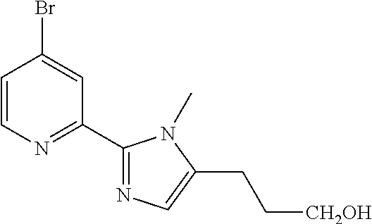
C1=CN=C(C2=NC=C(CC[CH2OH])N2C)C=C1Br
